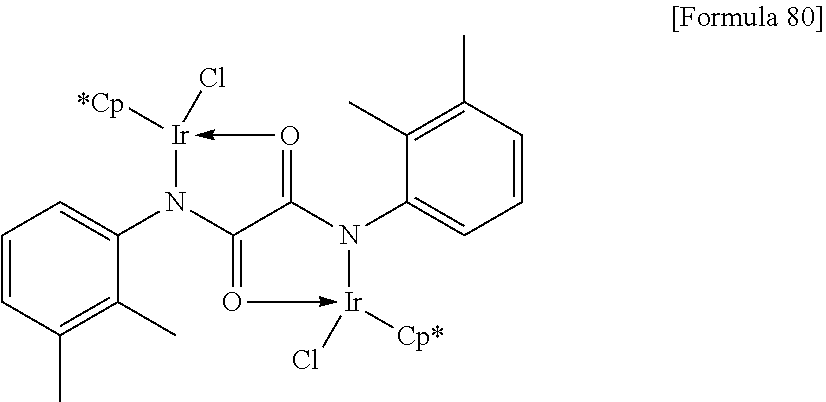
C1=CC(C)=C(C)C(N2C3=O->[Ir](Cl)([Cp*])N(C4=CC=CC(C)=C4C)C3=O->[Ir]2([*Cp])Cl)=C1
